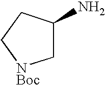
C1C(N)CC[NBoc]1
